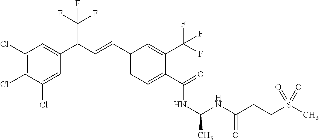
C1(Cl)=C(Cl)C(Cl)=CC(C(C=CC2=CC=C(C(=O)NC(C)NC(CCS(C)(=O)=O)=O)C(C(F)(F)F)=C2)C(F)(F)F)=C1
